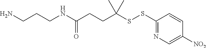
C(CCNC(CCC(SSC1=NC=C([NO2])C=C1)(C)C)=O)N
